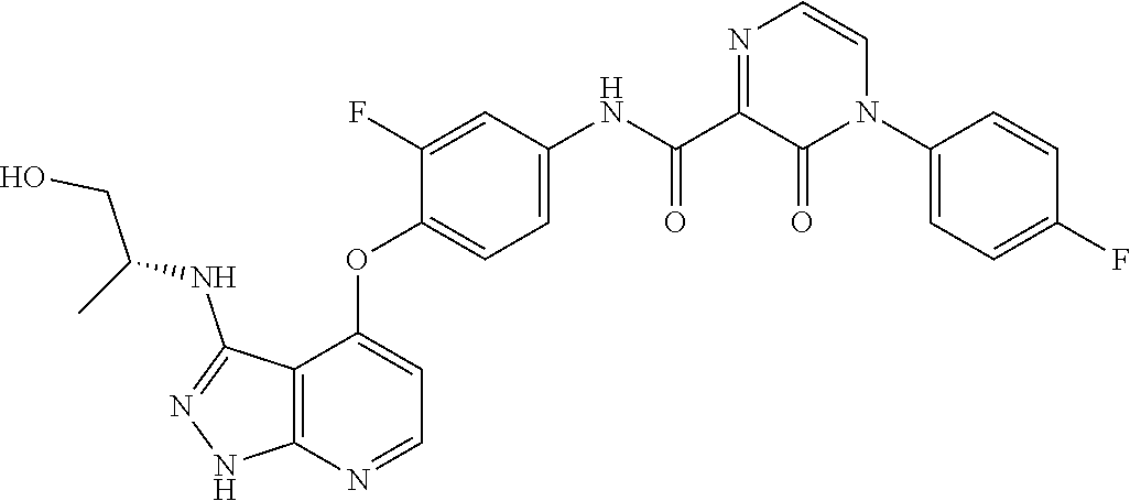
C1(NC(C2=NC=CN(C3=CC=C(F)C=C3)C2=O)=O)=CC=C(OC2=CC=NC3=C2C(NC(CO)C)=NN3)C(F)=C1
